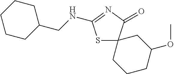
S1C2(C(=O)N=C1NCC1CCCCC1)CCCC(OC)C2
